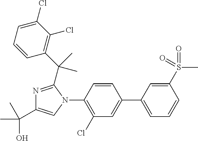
C1=C(C2=CC(Cl)=C(N3C(C(C4=C(Cl)C(Cl)=CC=C4)(C)C)=NC(C(C)(O)C)=C3)C=C2)C=C(S(=O)(C)=O)C=C1
